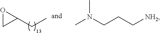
C1(CC)OC1.CN(CCC[NH2])C
